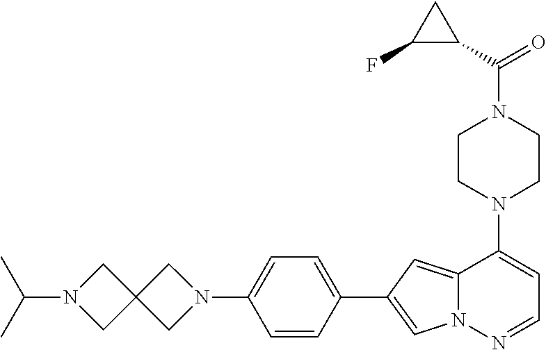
N1(C2=CC=NN3C2=CC(C2=CC=C(N4CC5(C4)CN(C(C)C)C5)C=C2)=C3)CCN(C(=O)C2CC2F)CC1
